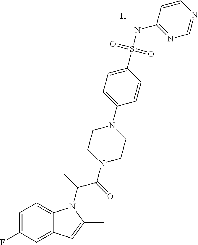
C1=C(F)C=C2C(=C1)N(C(C(N1CCN(C3=CC=C(S(NC4=NC=NC=C4)(=O)=O)C=C3)CC1)=O)C)C(C)=C2.[H]
